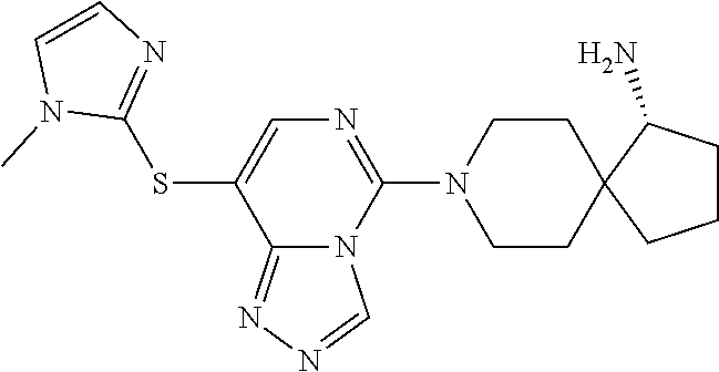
C1CN(C2=NC=C(SC3=NC=CN3C)C3=NN=CN23)CCC12C(N)CCC2
